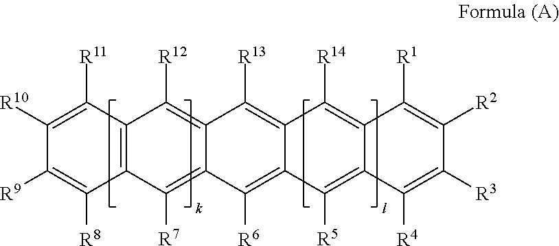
C12=C(C([R7])=C3C(=C1[R12])C([R13])=C1C(=C3[R6])C([R5])=C3C(=C1[R14])C([R1])=C([R2])C([R3])=C3[R4])C([R8])=C([R9])C([R10])=C2[R11]
